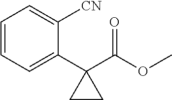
C1=CC=C(C2(C(OC)=O)CC2)C([CN])=C1
